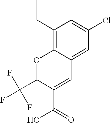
C1(C(O)=O)=CC2=CC(Cl)=CC(CC)=C2OC1C(F)(F)F
